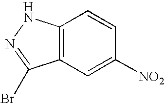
C12=C(C=C([NO2])C=C1)C(Br)=NN2
